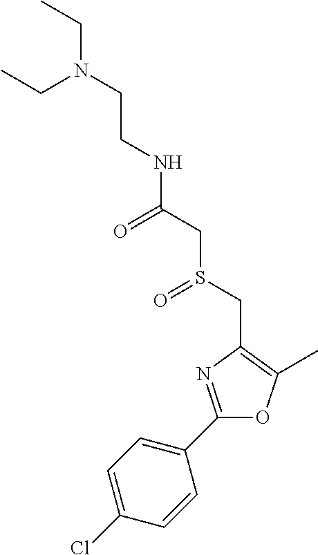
C(CN(CC)CC)NC(CS(CC1=C(C)OC(C2=CC=C(Cl)C=C2)=N1)=O)=O
